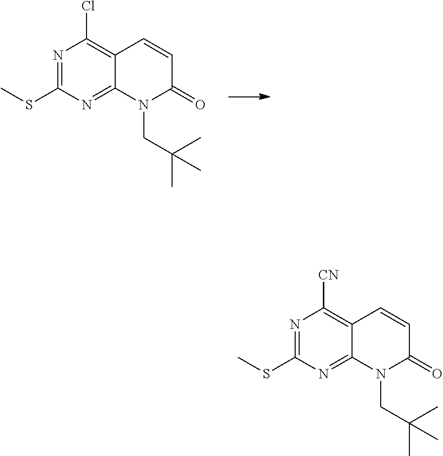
N1=C(SC)N=C2C(=C1Cl)C=CC(=O)N2CC(C)(C)C.N1=C(SC)N=C2C(=C1[CN])C=CC(=O)N2CC(C)(C)C
